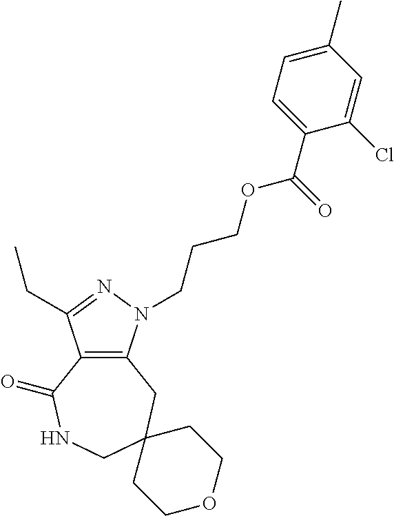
C12=C(N(CCCOC(C3=CC=C(C)C=C3Cl)=O)N=C1CC)CC1(CNC2=O)CCOCC1
